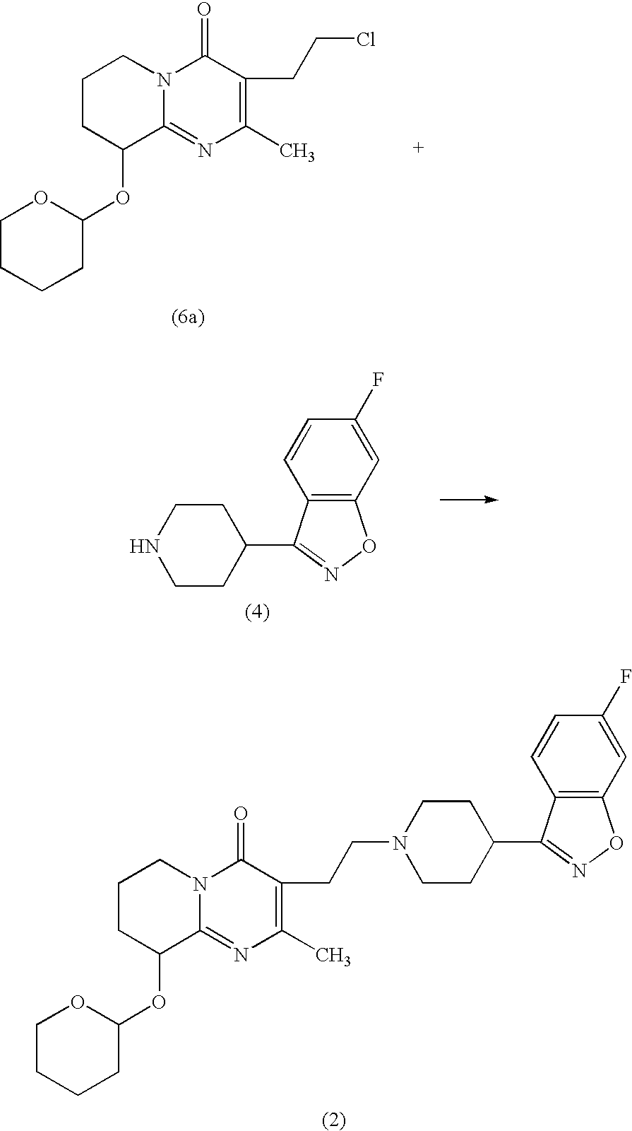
C12=C(C=C(F)C=C1)ON=C2C1CCNCC1.C1CC(OC2OCCCC2)C2=NC(C)=C(CCCl)C(=O)N2C1.C1CC(OC2OCCCC2)C2=NC(C)=C(CCN3CCC(C4=NOC5=C4C=CC(F)=C5)CC3)C(=O)N2C1
